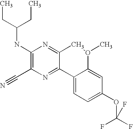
CCC(CC)NC1=C(C#N)N=C2C(=N1)CO(C)C1=CC(OC(F)(F)F)=CC=C21
